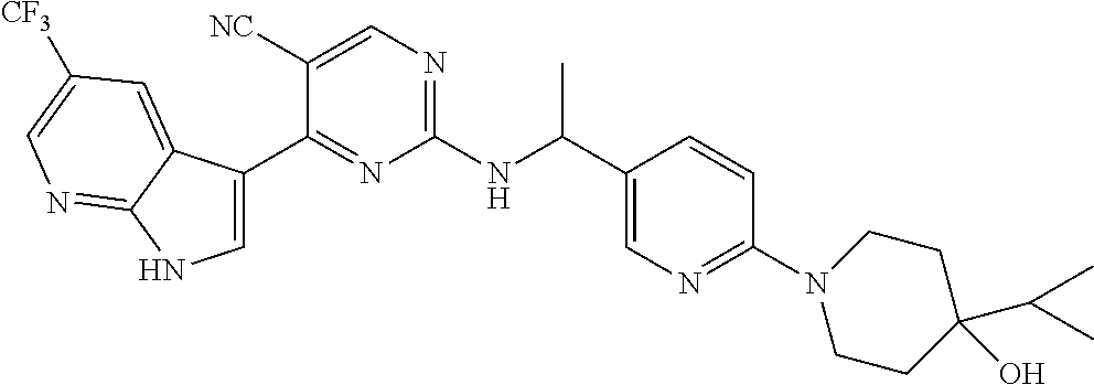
C1(C(NC2=NC=C([NC])C(C3=CNC4=NC=C([CF3])C=C34)=N2)C)=CN=C(N2CCC(C(C)C)(O)CC2)C=C1
